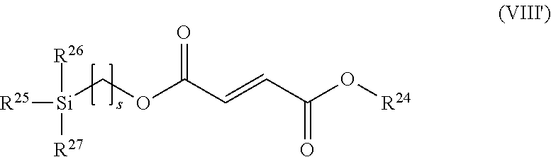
[Si](COC(C=CC(O[R24])=O)=O)([R25])([R26])[R27]
